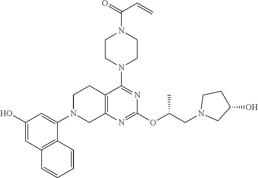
C12=C(N=C(OC(CN3CC(O)CC3)C)N=C1N1CCN(C(=O)C=C)CC1)CN(C1=CC(O)=CC3=C1C=CC=C3)CC2
